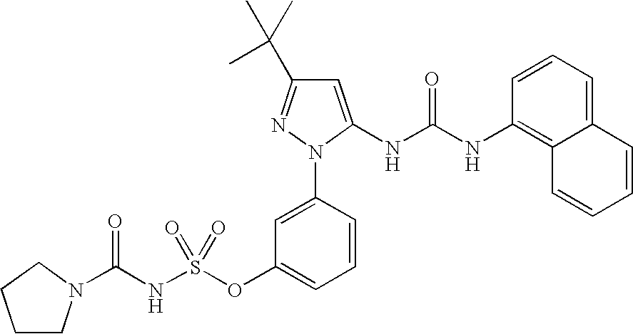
C1=C(NC(NC2=C3C(=CC=C2)C=CC=C3)=O)N(C2=CC(OS(NC(=O)N3CCCC3)(=O)=O)=CC=C2)N=C1C(C)(C)C
